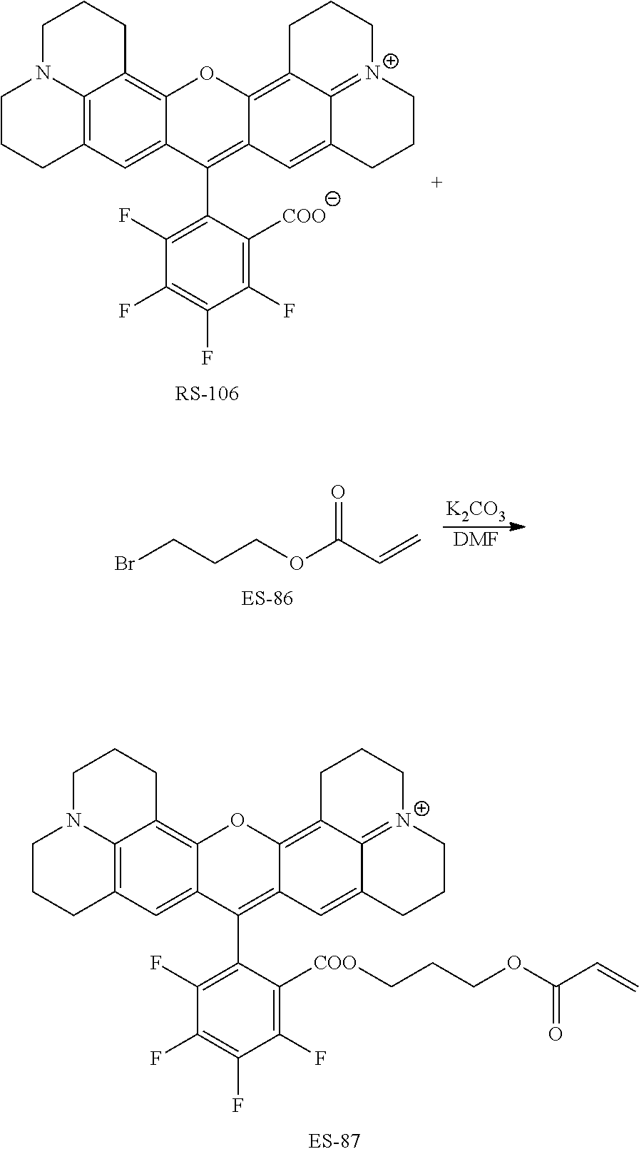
BrCCCOC(C=C)=O.[K2CO3].[DMF].C12=C3C=C4C(=C1CCCN2CCC3)OC1=C2C3=[N+](CCC2)CCCC3=CC1=C4C1=C(F)C(F)=C(F)C(F)=C1[COO].C12=C3C=C4C(=C1CCCN2CCC3)OC1=C2C3=[N+](CCC2)CCCC3=CC1=C4C1=C(F)C(F)=C(F)C(F)=C1[COO]CCCOC(C=C)=O
